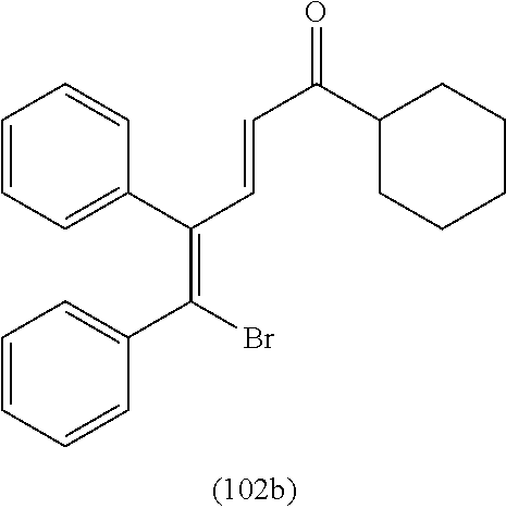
C1=CC=C(C(C=CC(=O)C2CCCCC2)=C(Br)C2=CC=CC=C2)C=C1
